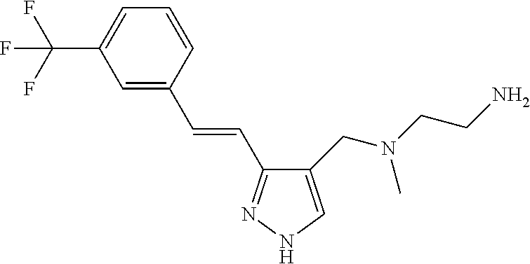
C1(CN(CCN)C)=CNN=C1C=CC1=CC(C(F)(F)F)=CC=C1
